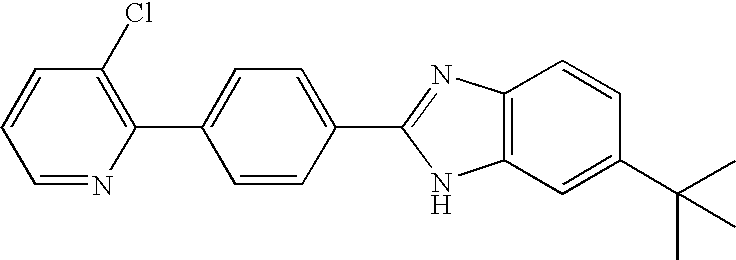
C1=NC(C2=CC=C(C3=NC4=C(N3)C=C(C(C)(C)C)C=C4)C=C2)=C(Cl)C=C1
